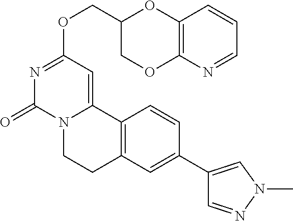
C(OC1=NC(=O)N2C(=C1)C1=C(CC2)C=C(C2=CN(C)N=C2)C=C1)C1COC2=C(O1)C=CC=N2
